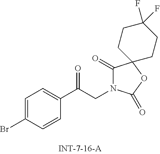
C1=C(Br)C=CC(C(CN2C(=O)C3(OC2=O)CCC(F)(F)CC3)=O)=C1
